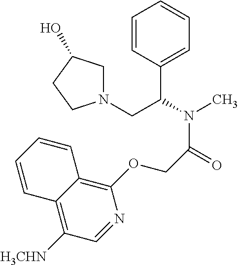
C1=CC(C(N(C)C(=O)COC2=C3C(=C([H3CHN])C=N2)C=CC=C3)CN2CC(O)CC2)=CC=C1
